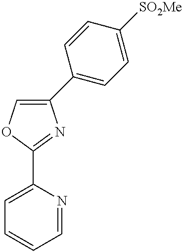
C1=CC=NC(C2=NC(C3=CC=C([SO2Me])C=C3)=CO2)=C1
